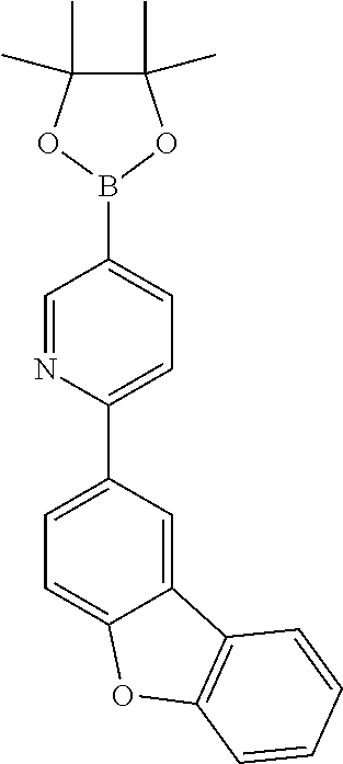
C1(C2=CC=C(B3OC(C)(C)C(C)(C)O3)C=N2)=CC=C2C(=C1)C1=C(O2)C=CC=C1
